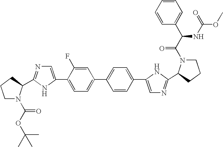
C1N(C(OC(C)(C)C)=O)C(C2=NC=C(C3=CC=C(C4=CC=C(C5=CN=C(C6N(C(C(C7=CC=CC=C7)NC(OC)=O)=O)CCC6)N5)C=C4)C=C3F)N2)CC1
